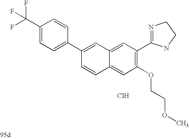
C1=C2C(=CC(OCCOC)=C1C1=NCCN1)C=CC(C1=CC=C(C(F)(F)F)C=C1)=C2.Cl
